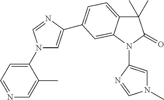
C1(C)(C)C2=CC=C(C3=CN(C4=CC=NC=C4C)C=N3)C=C2N(C2=CN(C)C=N2)C1=O
